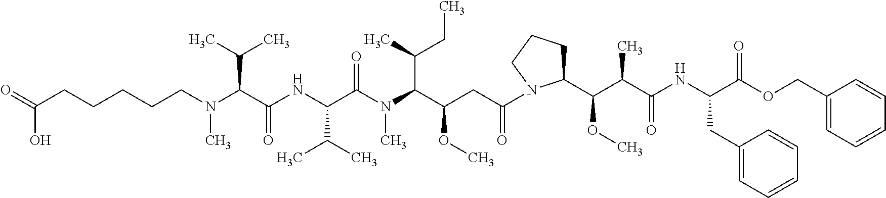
CN(CCCCCC(=O)O)C(C(NC(C(N(C(C(CC(=O)N1C(C(OC)C(C)C(=O)NC(CC2=CC=CC=C2)C(OCC2=CC=CC=C2)=O)CCC1)OC)C(C)CC)C)=O)C(C)C)=O)C(C)C
